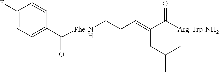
C1(F)=CC=C(C(=O)[Phe-NH]CCC=C(CC(C)C)C([Arg-Trp-NH2])=O)C=C1
